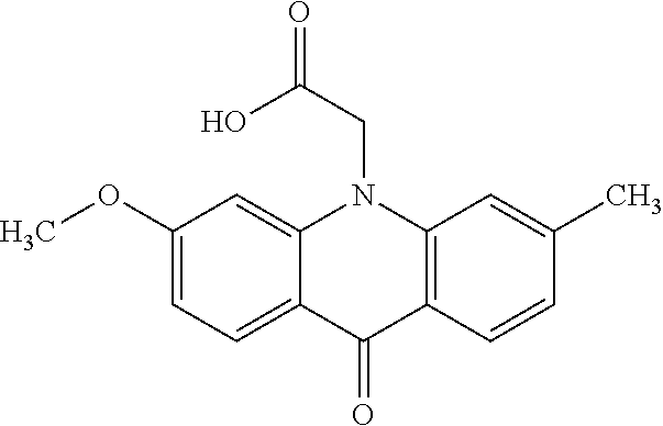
C12=C(C=CC(C)=C1)C(=O)C1=CC=C(OC)C=C1N2CC(=O)O
